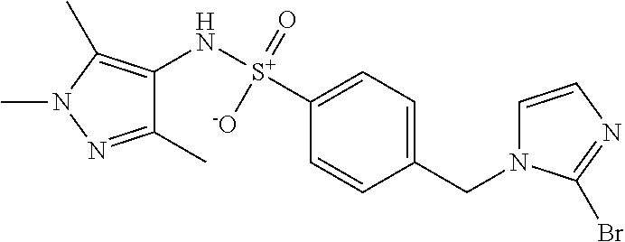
C1(N[S+]([-O])(=O)C2=CC=C(CN3C=CN=C3Br)C=C2)=C(C)N(C)N=C1C
